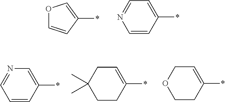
O1C=CC(*)=C1.C1=CC(*)=CC=N1.C1=CC(*)=CN=C1.C1CC(*)=CCC1(C)C.C1CC(*)=CCO1
